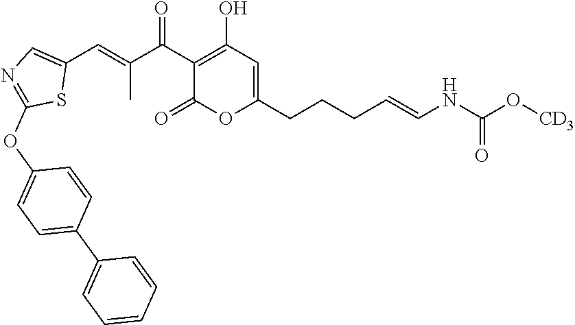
C1(C(C(=CC2=CN=C(OC3=CC=C(C4=CC=CC=C4)C=C3)S2)C)=O)=C(O)C=C(CCCC=CNC(O[CD3])=O)OC1=O
